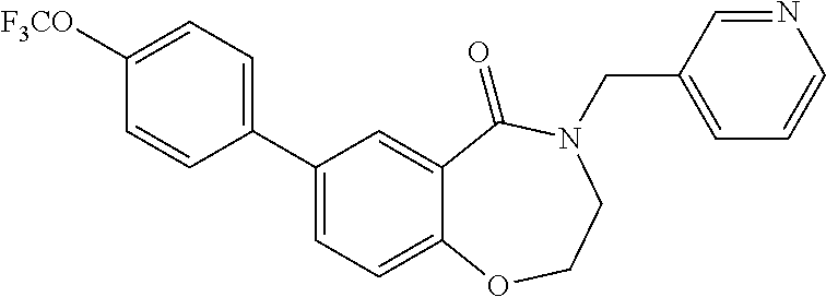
C1(C2=CC=C([F3CO])C=C2)=CC=C2C(=C1)C(=O)N(CC1=CC=CN=C1)CCO2
